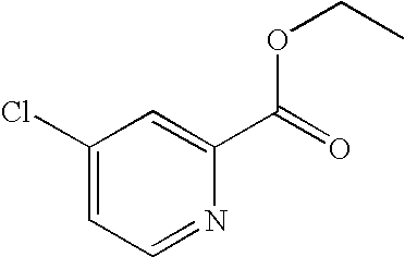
C1(Cl)=CC=NC(C(=O)OCC)=C1
